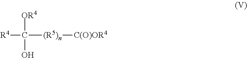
[R4]C([OR4])(O)[(R5)n][C(O)OR4]
